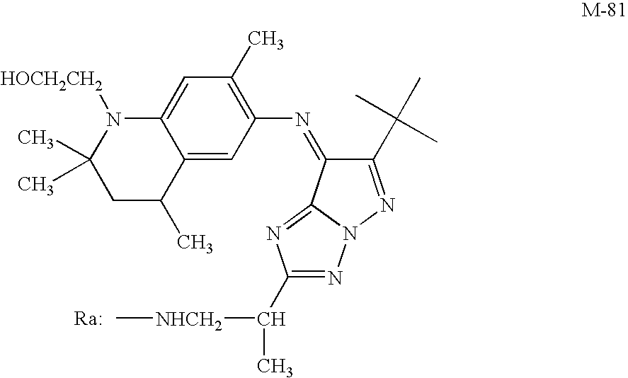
C1C(C)C2=CC(N=C3C(C(C)(C)C)=NN4C3=NC(C([NHCH2]C)C)=N4)=C(C)C=C2N([HOCH2CH2])C1(C)C.[Ra]
